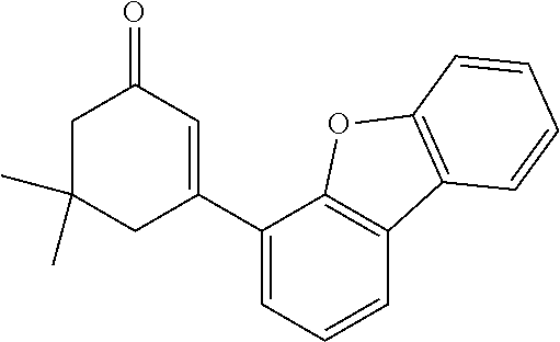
C1C(C)(C)CC(C2=CC=CC3=C2OC2=C3C=CC=C2)=CC1=O
